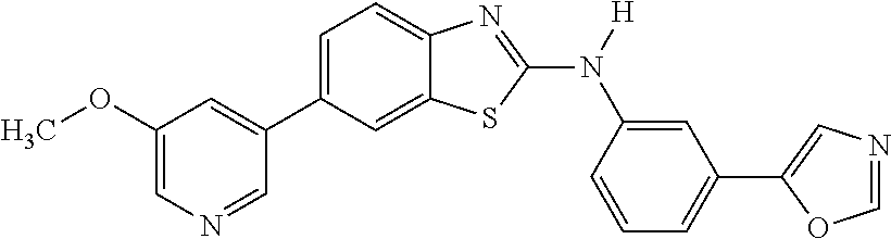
C1(OC)=CN=CC(C2=CC=C3C(=C2)SC(N([H])C2=CC(C4=CN=CO4)=CC=C2)=N3)=C1
